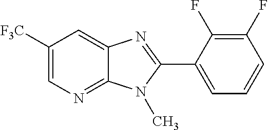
C12=CC([F3C])=CN=C1N(C)C(C1=CC=CC(F)=C1F)=N2
